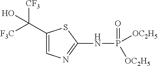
C1(C([F3C])([CF3])O)=CN=C(NP(=O)([OC2H5])[OC2H5])S1
